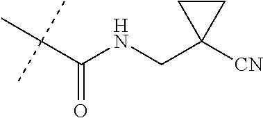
C(C(NCC1([CN])CC1)=O)(C)(C)C
